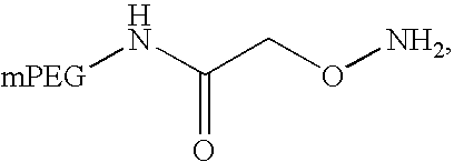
C(O[NH2])C(N[mPEG])=O
